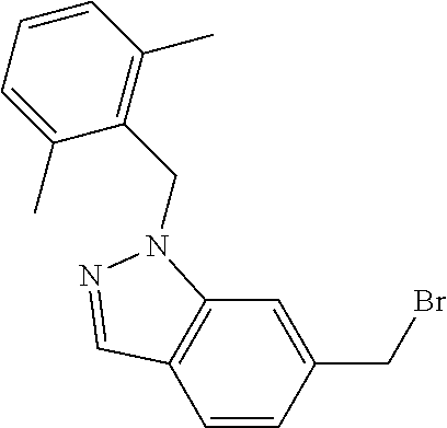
C1=CC(CBr)=CC2=C1C=NN2CC1=C(C)C=CC=C1C
